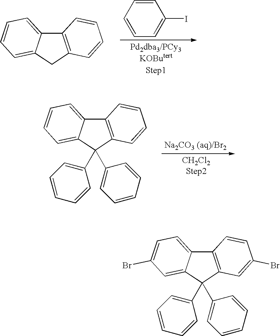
C12=C(C=CC=C1)CC1=CC=CC=C21.C1=CC=CC=C1I.C12=C(C=CC=C1)C(C1=CC=CC=C1)(C1=CC=CC=C1)C1=CC=CC=C21.C12=C(C=C(Br)C=C1)C(C1=CC=CC=C1)(C1=CC=CC=C1)C1=CC(Br)=CC=C21
